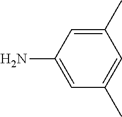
C1=C(N)C=C(C)C=C1C
